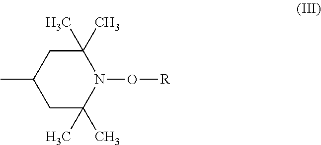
C1(C)(C)CC(C)CC(C)(C)N1O[R]
